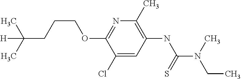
N1=C(OCCCC([H])(C)C)C(Cl)=CC(NC(N(C)CC)=S)=C1C
